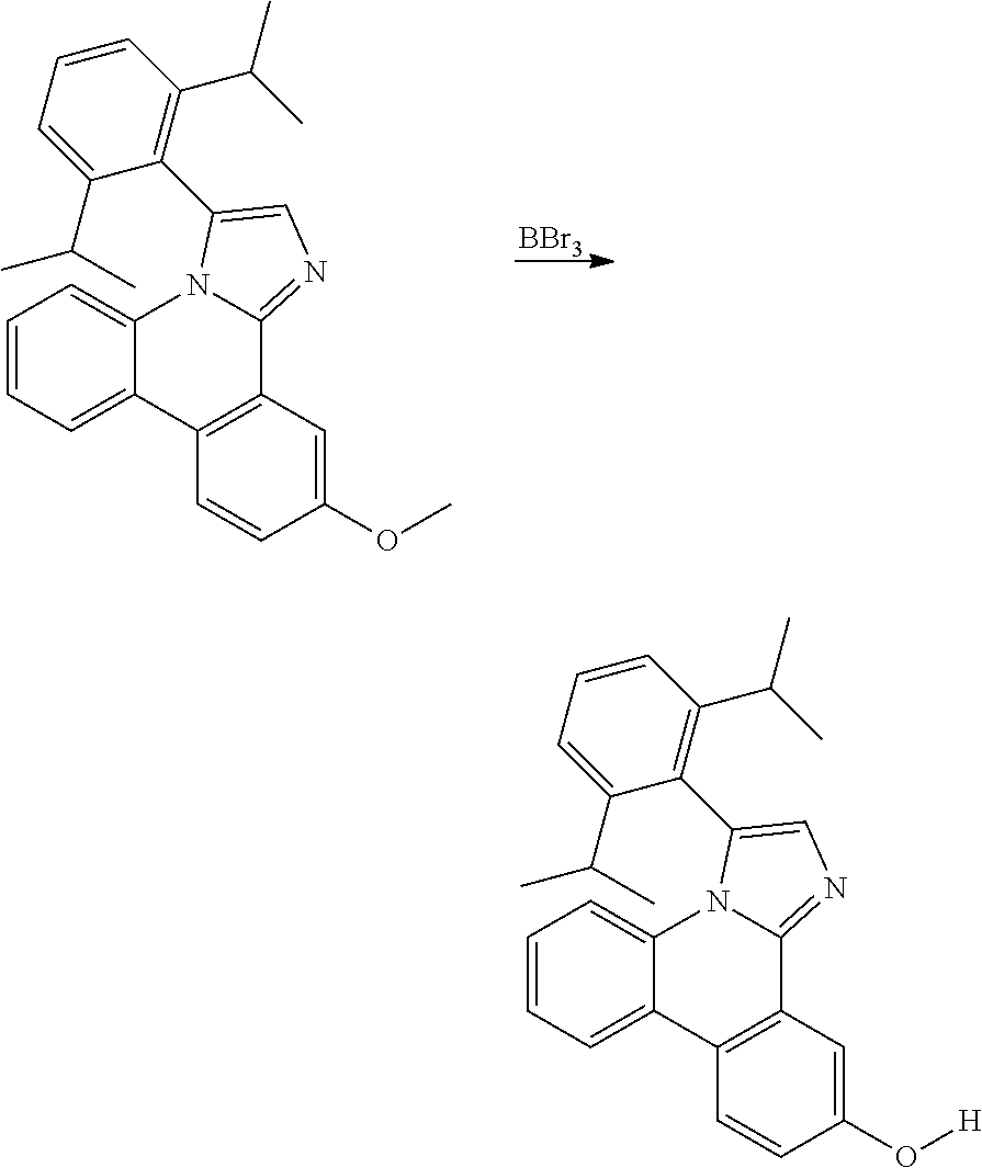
[BBr3].C1=CC=C2C(=C1)N1C(=NC=C1C1=C(C(C)C)C=CC=C1C(C)C)C1=C2C=CC(OC)=C1.C1=CC=C2C(=C1)N1C(=NC=C1C1=C(C(C)C)C=CC=C1C(C)C)C1=C2C=CC(O[H])=C1
